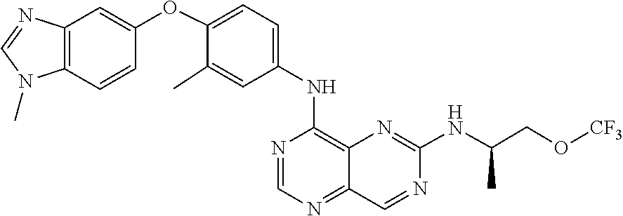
C1=NC(NC2=CC=C(OC3=CC4=C(N(C)C=N4)C=C3)C(C)=C2)=C2N=C(NC(C)CO[CF3])N=CC2=N1
